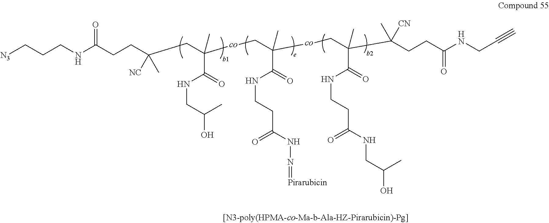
[N3]CCCNC(CCC([NC])(C)CC(C)(C(NCC(C)O)=O)[co]CC(C)(C(NCCC(NN=[Pirarubicin])=O)=O)[co]CC(C)(C(NCCC(=O)NCC(C)O)=O)C(C)([CN])CCC(NCC#C)=O)=O
